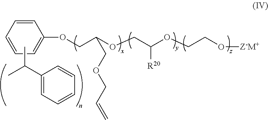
C1=CC=CC=C1OCC(OCC(OCCO[Z-M+])[R20])COCC=C.CC(C1=CC=CC=C1)C
